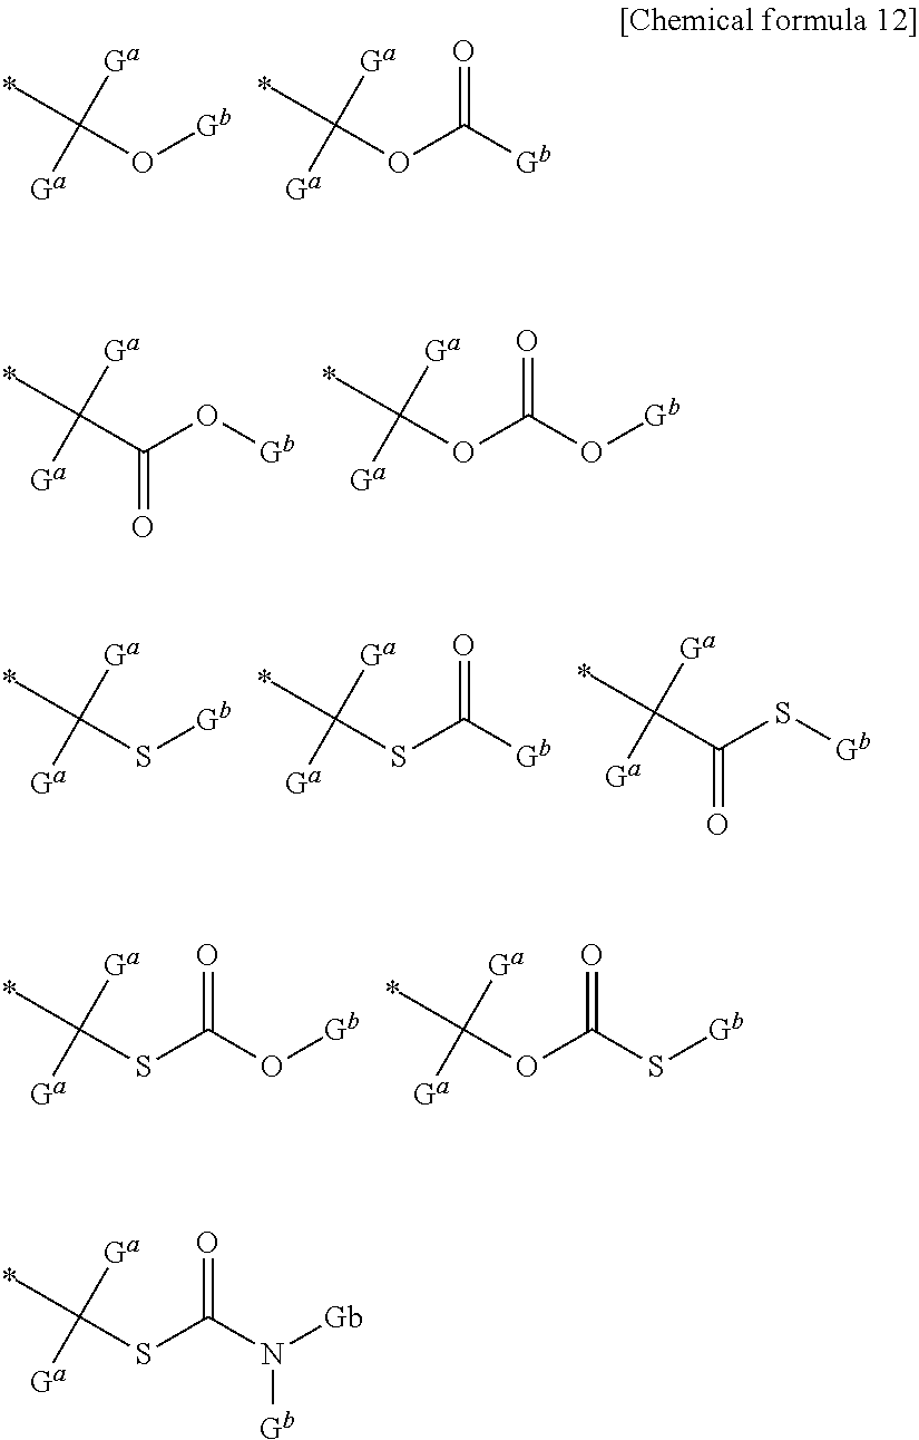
CC(SC(N([Gb])[Gb])=O)([Ga])[Ga].CC(O[Gb])([Ga])[Ga].CC(OC([Gb])=O)([Ga])[Ga].CC(C(O[Gb])=O)([Ga])[Ga].CC(OC(O[Gb])=O)([Ga])[Ga].CC(SC(O[Gb])=O)([Ga])[Ga].CC(OC(S[Gb])=O)([Ga])[Ga].CC(S[Gb])([Ga])[Ga].CC(SC([Gb])=O)([Ga])[Ga].CC(C(S[Gb])=O)([Ga])[Ga]
